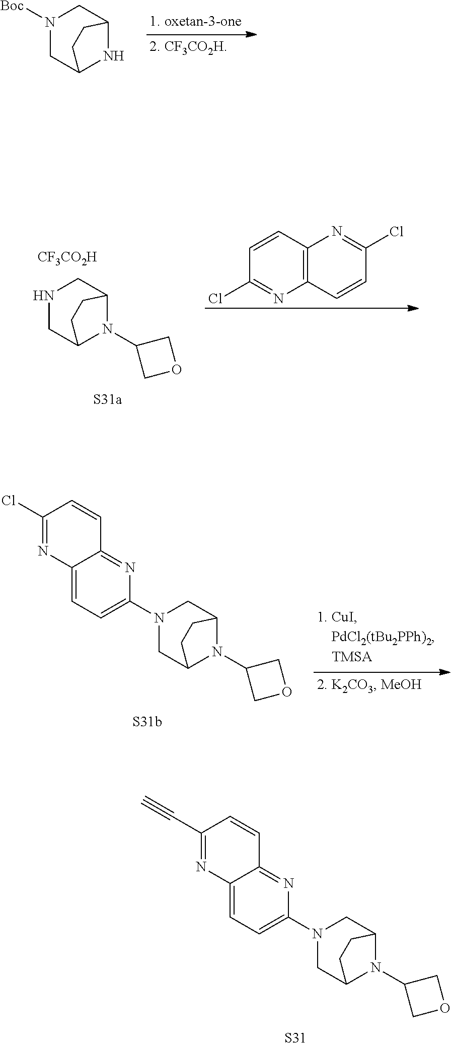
N1(C2COC2)C2CN(C3=CC=C4C(=N3)C=CC(C#C)=N4)CC1CC2.[S31].N1C2CN([Boc])CC1CC2.N1(C2COC2)C2CNCC1CC2.[CF3CO2H].C12=C(C=CC(Cl)=N1)N=C(Cl)C=C2.N1(C2COC2)C2CN(C3=CC=C4C(=N3)C=CC(Cl)=N4)CC1CC2
